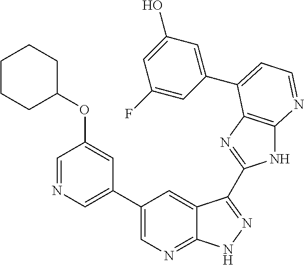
C1(C2=CN=CC(OC3CCCCC3)=C2)=CN=C2C(=C1)C(C1=NC3=C(N1)N=CC=C3C1=CC(O)=CC(F)=C1)=NN2
